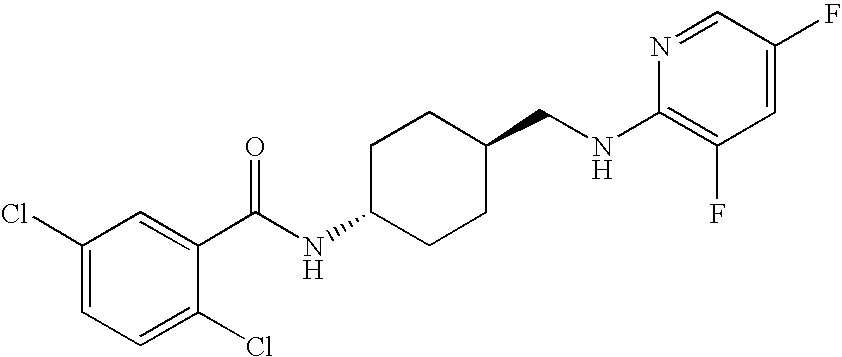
C1(Cl)=CC=C(Cl)C(C(NC2CCC(CNC3=C(F)C=C(F)C=N3)CC2)=O)=C1
